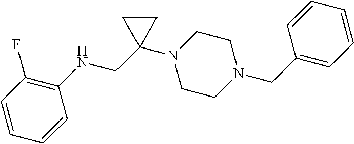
C1(F)=C(NCC2(N3CCN(CC4=CC=CC=C4)CC3)CC2)C=CC=C1
